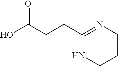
OC(CCC1=NCCCN1)=O
